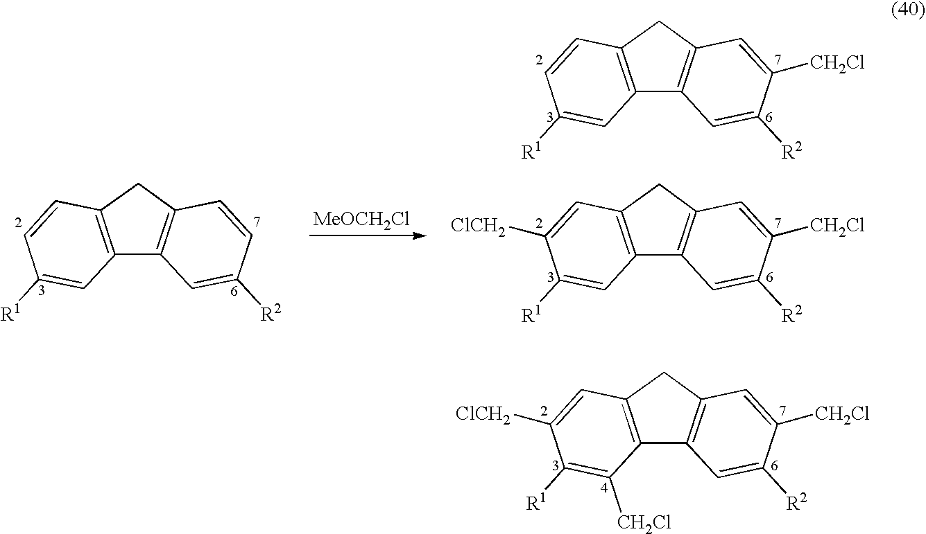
C12=C(CC3=C1C=C([R2])C([CH2Cl])=C3)C=CC([R1])=C2.C12=C(CC3=C1C=C([R2])C=C3)C=CC([R1])=C2.C12=C(CC3=C1C=C([R2])C([CH2Cl])=C3)C=C([ClCH2])C([R1])=C2.[MeOCH2Cl].C12=C(CC3=C1C=C([R2])C([CH2Cl])=C3)C=C([ClCH2])C([R1])=C2[CH2Cl]
